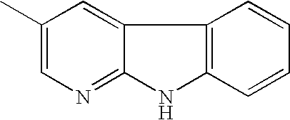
C1(C)=CN=C2C(=C1)C1=C(N2)C=CC=C1
